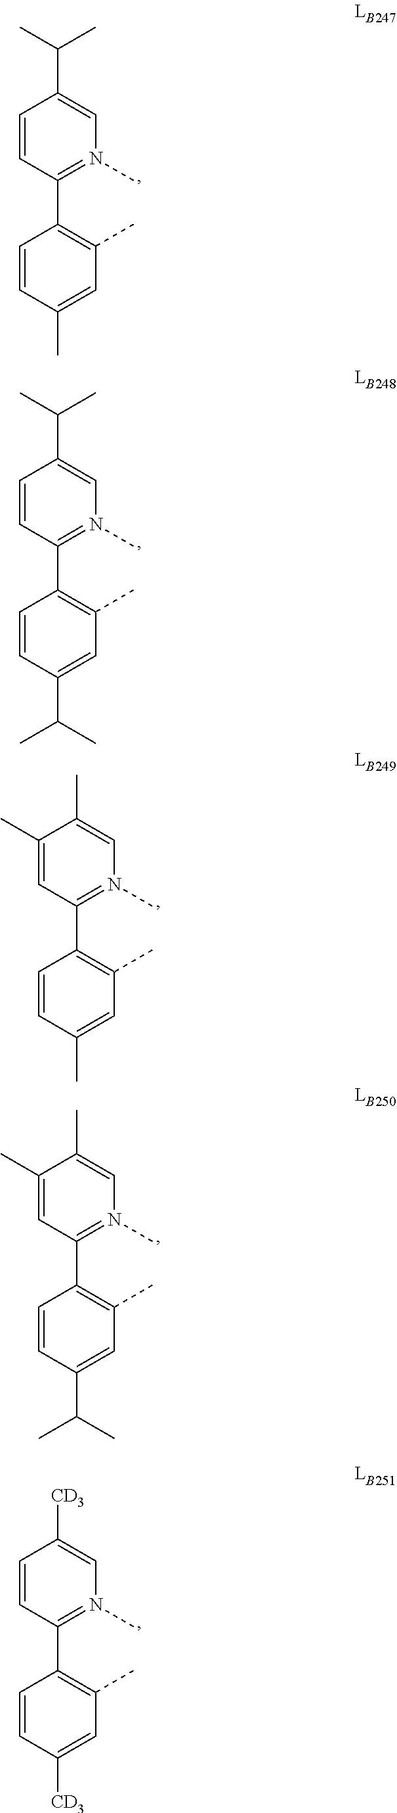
C1(C2=C(C)C=C(C)C=C2)=N(C)C=C(C(C)C)C=C1.C1(C2=C(C)C=C(C(C)C)C=C2)=N(C)C=C(C(C)C)C=C1.C1(C2=C(C)C=C(C)C=C2)=N(C)C=C(C)C(C)=C1.C1(C2=C(C)C=C(C(C)C)C=C2)=N(C)C=C(C)C(C)=C1.C1(C2=C(C)C=C([CD3])C=C2)=N(C)C=C([CD3])C=C1
